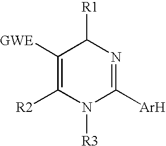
C1([GWE])=C([R2])N([R3])C([Ar])=NC1[R1]
